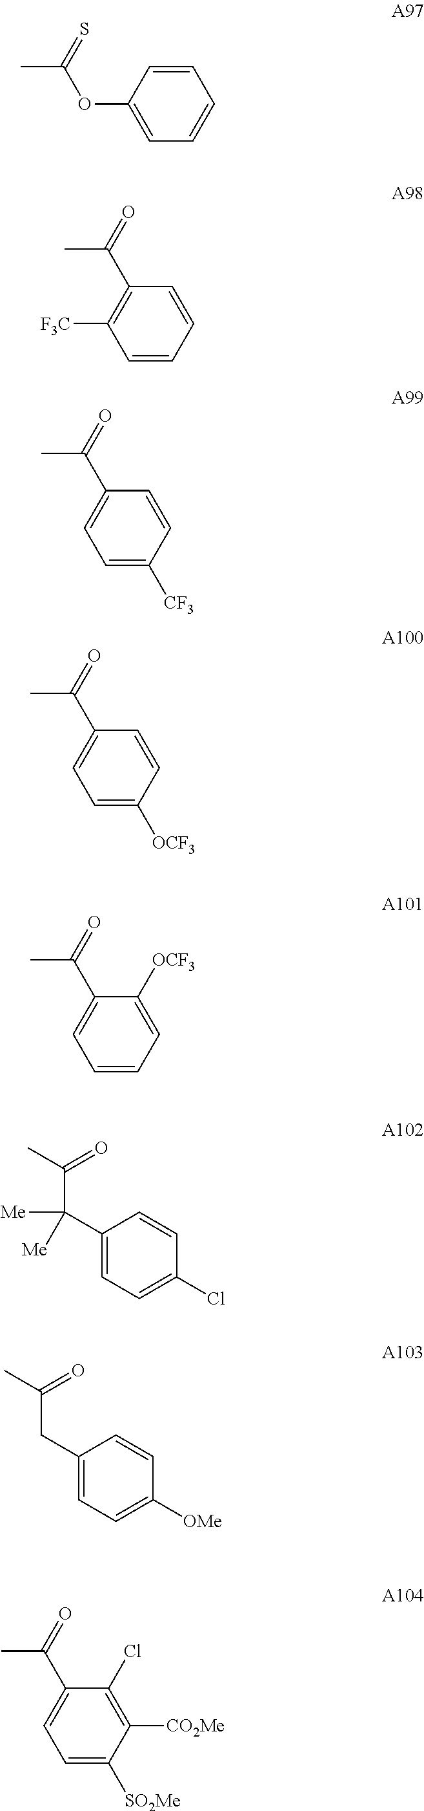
CC(=S)OC1=CC=CC=C1.CC(=O)C1=C([F3C])C=CC=C1.CC(=O)C1=CC=C([CF3])C=C1.CC(=O)C1=CC=C([OCF3])C=C1.CC(=O)C1=CC=CC=C1[OCF3].C(C(C)=O)(C1=CC=C(Cl)C=C1)([Me])[Me].C(C(C)=O)C1=CC=C([OMe])C=C1.CC(=O)C1=CC=C([SO2Me])C([CO2Me])=C1Cl
